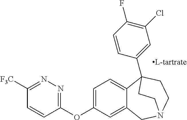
C1=C(OC2=NN=C([F3C])C=C2)C=C2C(=C1)C1(C3=CC(Cl)=C(F)C=C3)CCN(C2)CC1
